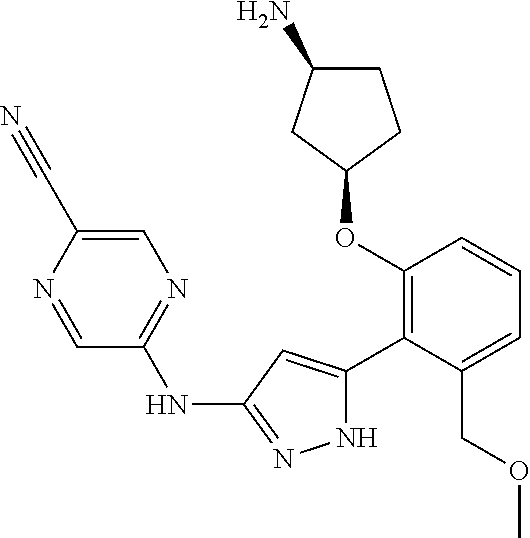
C1(OC2=C(C3=CC(NC4=NC=C(C#N)N=C4)=NN3)C(COC)=CC=C2)CCC(N)C1
